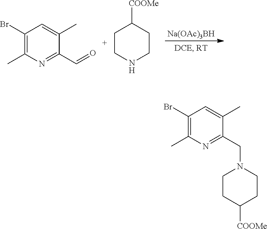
[Na(OAc)3BH].C1(Br)=C(C)N=C(C=O)C(C)=C1.C1CNCCC1[COOMe].C1(Br)=C(C)N=C(CN2CCC([COOMe])CC2)C(C)=C1
